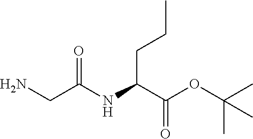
C(C(NC(C(OC(C)(C)C)=O)CCC)=O)N
